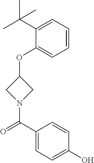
C1=CC=C(C(C)(C)C)C(OC2CN(C(C3=CC=C(O)C=C3)=O)C2)=C1
